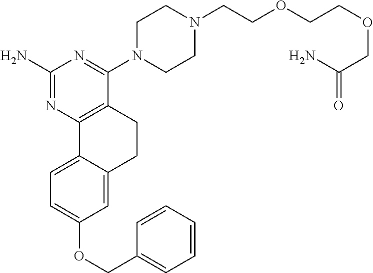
C1(N)=NC2=C(C(N3CCN(CCOCCOCC(N)=O)CC3)=N1)CCC1=CC(OCC3=CC=CC=C3)=CC=C21
